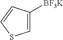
C1([BF3K])=CSC=C1
